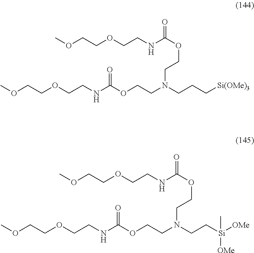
C(CN(CCC[Si(OMe)3])CCOC(=O)NCCOCCOC)OC(NCCOCCOC)=O.C(CN(CC[Si]([OMe])([OMe])C)CCOC(=O)NCCOCCOC)OC(NCCOCCOC)=O
